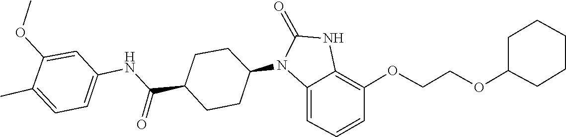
O=C1NC2=C(OCCOC3CCCCC3)C=CC=C2N1C1CCC(C(NC2=CC=C(C)C(OC)=C2)=O)CC1
